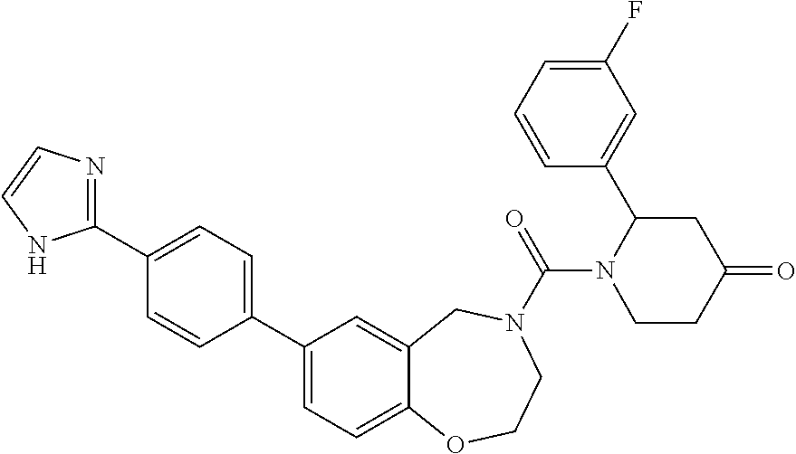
C1(C2=CC=C(C3=NC=CN3)C=C2)=CC=C2C(=C1)CN(C(N1CCC(=O)CC1C1=CC(F)=CC=C1)=O)CCO2
